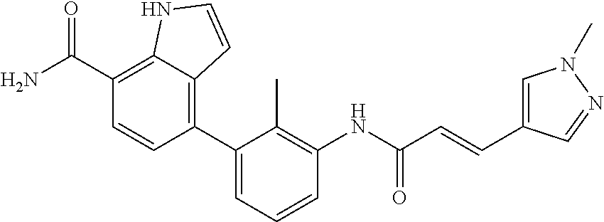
NC(C1=C2C(=C(C3=CC=CC(NC(C=CC4=CN(C)N=C4)=O)=C3C)C=C1)C=CN2)=O
